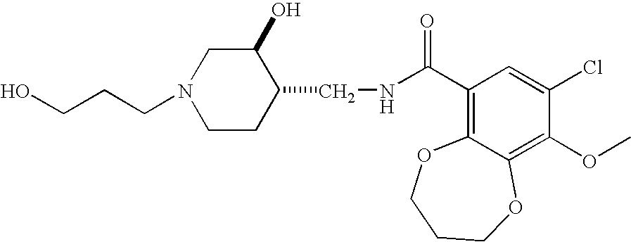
C(N1CCC(CNC(C2=C3C(=C(OC)C(Cl)=C2)OCCCO3)=O)C(O)C1)CCO
